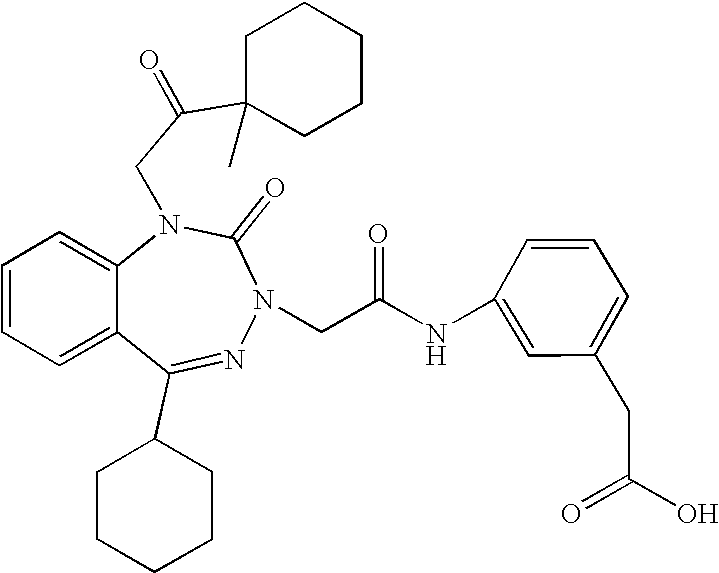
C1=CC=C2C(=C1)N(CC(C1(C)CCCCC1)=O)C(=O)N(CC(NC1=CC(CC(O)=O)=CC=C1)=O)N=C2C1CCCCC1
